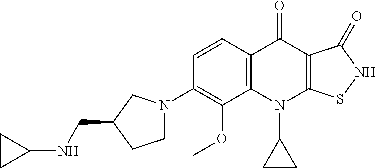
C12=C(C=CC(N3CCC(CNC4CC4)C3)=C1OC)C(=O)C1=C(N2C2CC2)SNC1=O
